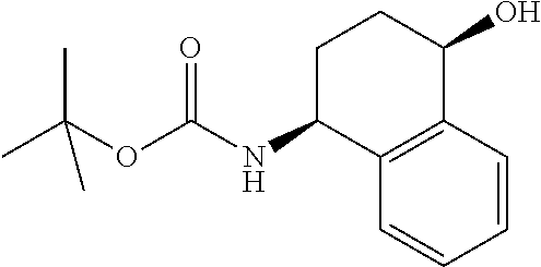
CC(OC(NC1C2=C(C(O)CC1)C=CC=C2)=O)(C)C
